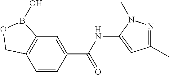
C12=C(C=CC(C(NC3=CC(C)=NN3C)=O)=C1)COB2O
